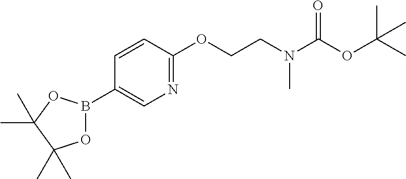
C1=CC(OCCN(C(OC(C)(C)C)=O)C)=NC=C1B1OC(C)(C)C(C)(C)O1
